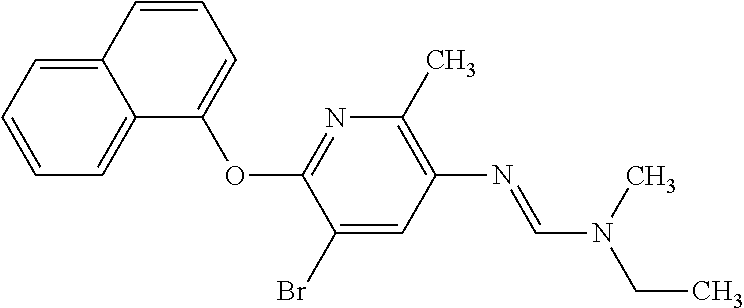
N1=C(OC2=CC=CC3=CC=CC=C23)C(Br)=CC(N=CN(C)CC)=C1C
